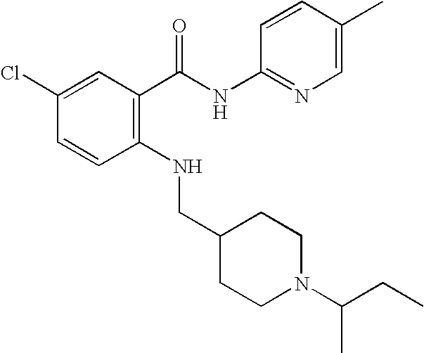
C1(Cl)=CC(C(NC2=NC=C(C)C=C2)=O)=C(NCC2CCN(C(C)CC)CC2)C=C1
